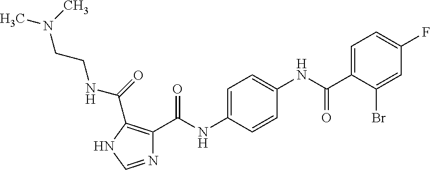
C1=C(C(NC2=CC=C(NC(=O)C3=C(C(=O)NCCN(C)C)NC=N3)C=C2)=O)C(Br)=CC(F)=C1
